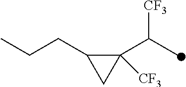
C1([CF3])(C(C)[CF3])C(CCC)C1
